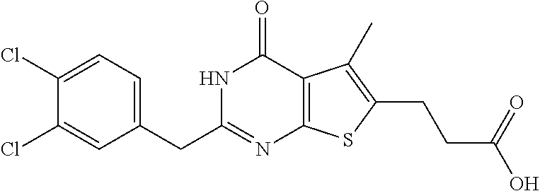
C1(Cl)=CC=C(CC2=NC3=C(C(=O)N2)C(C)=C(CCC(O)=O)S3)C=C1Cl
